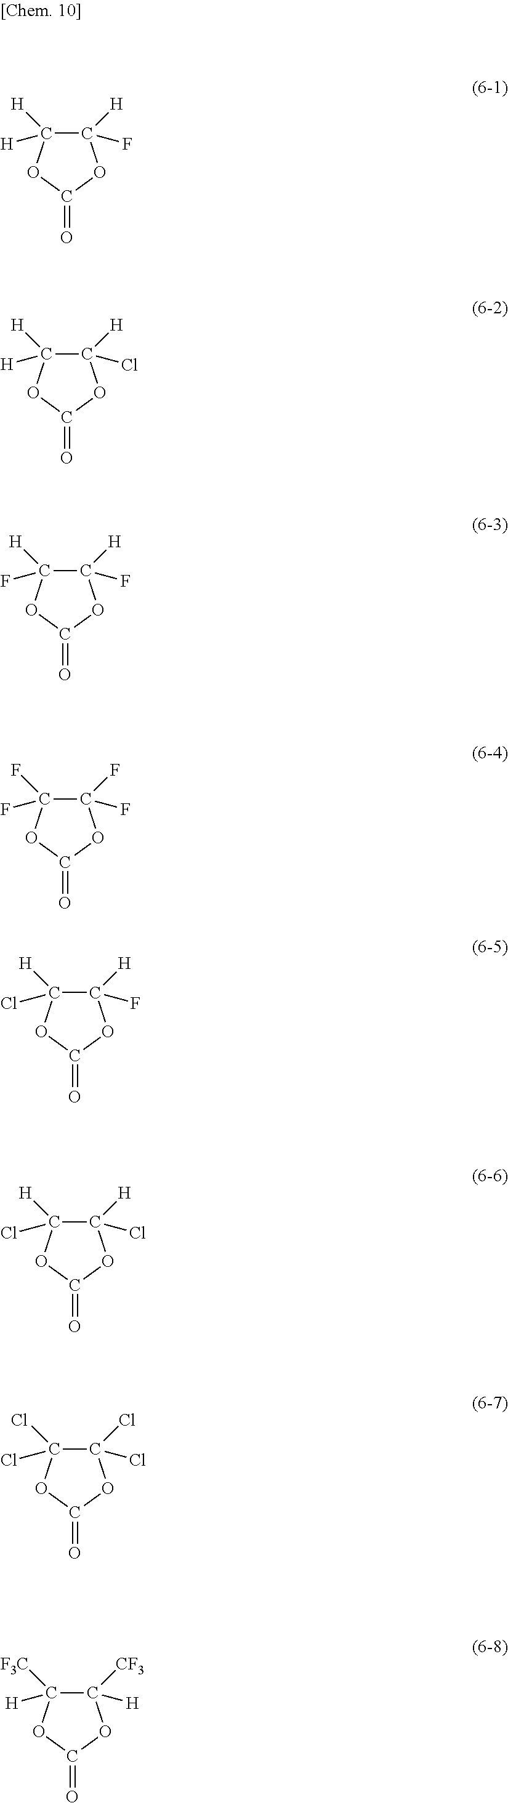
C1(F)([H])C([H])([H])OC(=O)O1.C1(Cl)([H])C([H])([H])OC(=O)O1.C1(F)([H])C(F)([H])OC(=O)O1.C1(F)(F)C(F)(F)OC(=O)O1.C1(F)([H])C(Cl)([H])OC(=O)O1.C1(Cl)([H])C(Cl)([H])OC(=O)O1.C1(Cl)(Cl)C(Cl)(Cl)OC(=O)O1.C1([H])([CF3])C([H])([F3C])OC(=O)O1
